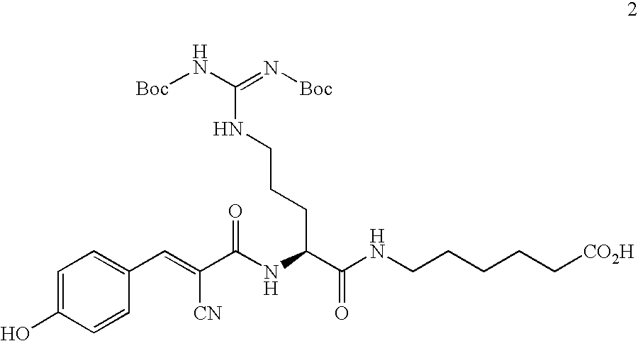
[Boc]NC(=N[Boc])NCCCC(C(NCCCCC[CO2H])=O)NC(C(=CC1=CC=C(O)C=C1)[CN])=O
